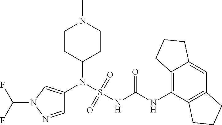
C1(N(S(NC(NC2=C3C(=CC4=C2CCC4)CCC3)=O)(=O)=O)C2=CN(C(F)F)N=C2)CCN(C)CC1
